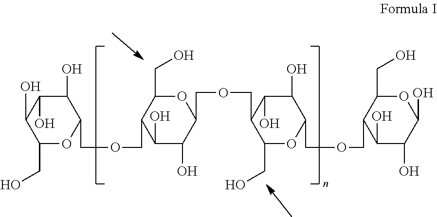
C1(O)C(O)C(O)C(CO)OC1COCC1C(O)C(O)C(COCC2C(CO)OC(COCC3C(O)C(O)C(O)OC3CO)C(O)C2O)OC1CO
